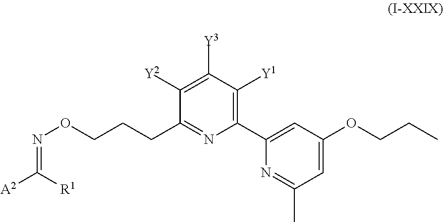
C1(C2=CC(OCCC)=CC(C)=N2)=C([Y1])C([Y3])=C([Y2])C(CCCON=C([A2])[R1])=N1
